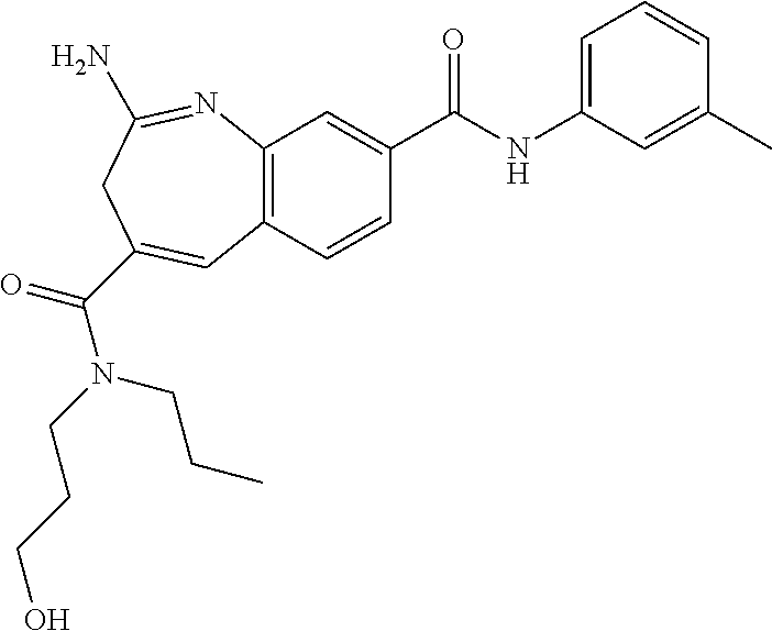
C12=C(C=CC(C(NC3=CC=CC(C)=C3)=O)=C1)C=C(C(=O)N(CCCO)CCC)CC(N)=N2
